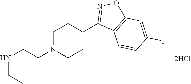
C1CN(CCNCC)CCC1C1=NOC2=C1C=CC(F)=C2
